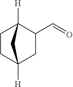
C1C2([H])CCC([H])(C1C=O)C2
